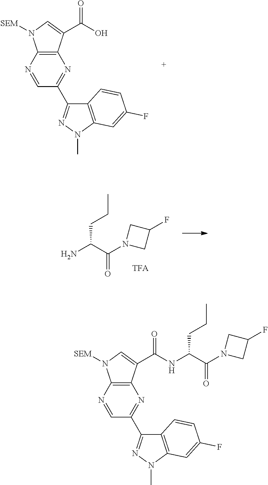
C12=C(C(C(O)=O)=CN1[SEM])N=C(C1=NN(C)C3=C1C=CC(F)=C3)C=N2.CCCC(N)C(=O)N1CC(F)C1.C12=C(C(C(NC(C(=O)N3CC(F)C3)CCC)=O)=CN1[SEM])N=C(C1=NN(C)C3=C1C=CC(F)=C3)C=N2
